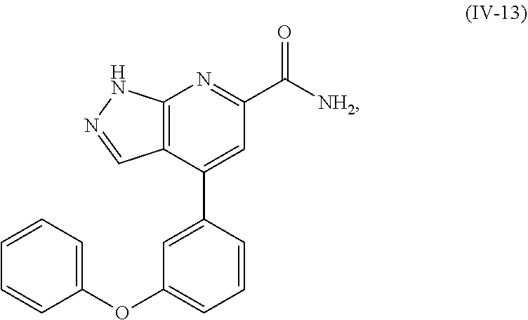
C12=C(C(C3=CC(OC4=CC=CC=C4)=CC=C3)=CC(C([NH2])=O)=N1)C=NN2
